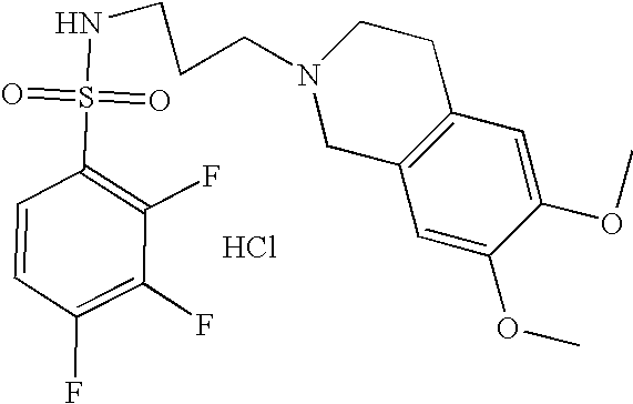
C1C2=C(CCN1CCCNS(C1=C(F)C(F)=C(F)C=C1)(=O)=O)C=C(OC)C(OC)=C2.Cl
